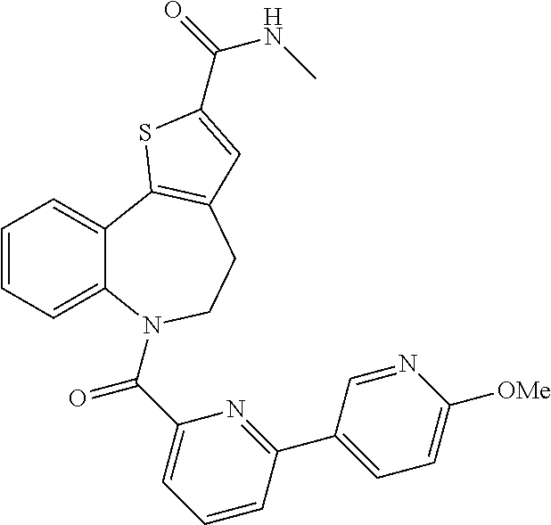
C1=CC=C2C(=C1)C1=C(CCN2C(C2=CC=CC(C3=CC=C([OMe])N=C3)=N2)=O)C=C(C(=O)NC)S1
